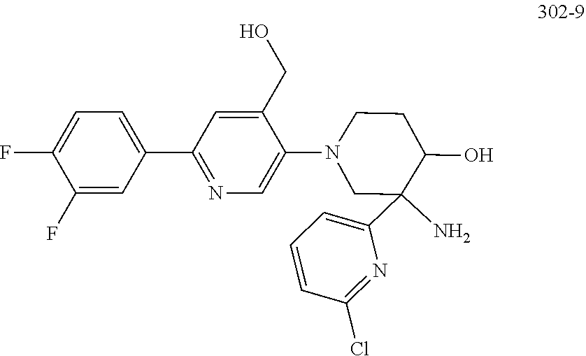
FC1=CC=C(C2=NC=C(N3CC(C4=CC=CC(Cl)=N4)(N)C(O)CC3)C(CO)=C2)C=C1F
